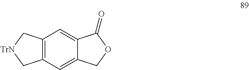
C12=C(C=C3C(=C1)COC3=O)C[TrN]C2
